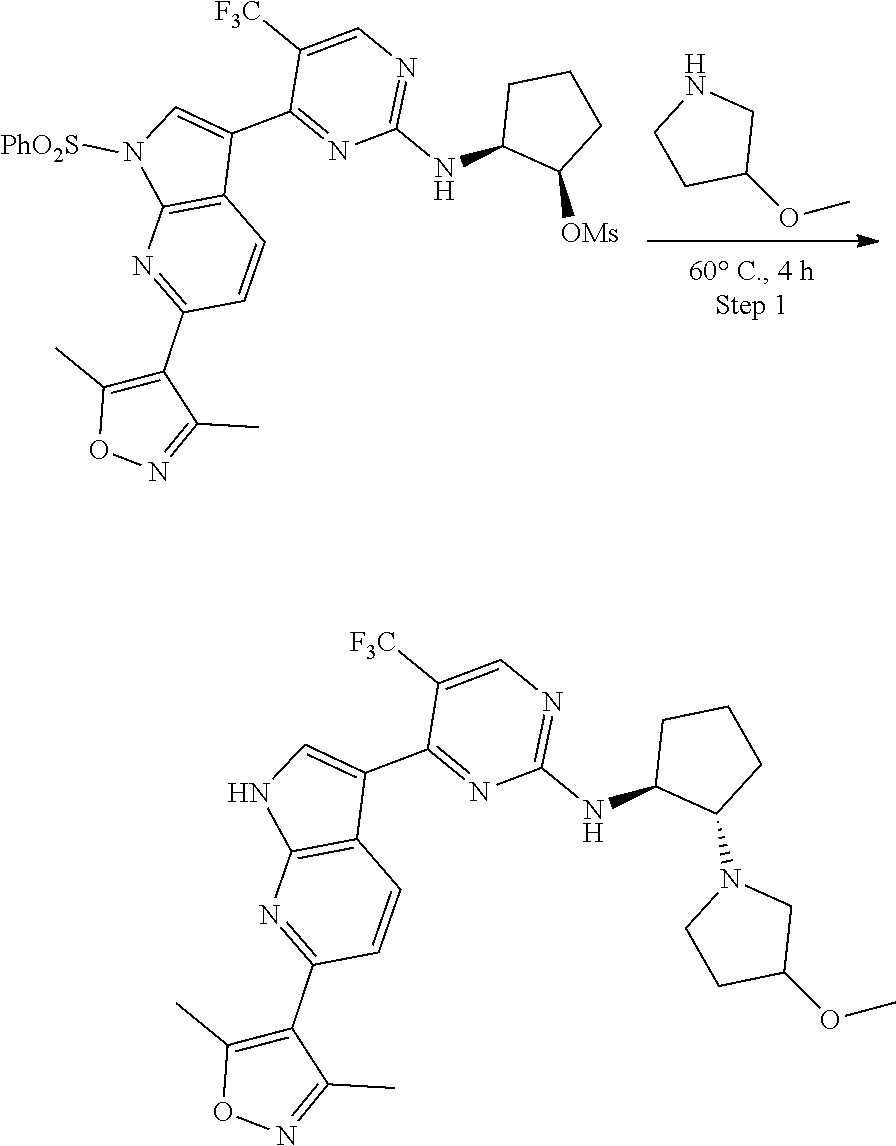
C1(OC)CCNC1.C1CCC([OMs])C1NC1=NC=C([F3C])C(C2=CN([PhO2S])C3=C2C=CC(C2=C(C)ON=C2C)=N3)=N1.C1CCC(N2CCC(OC)C2)C1NC1=NC=C([F3C])C(C2=CNC3=C2C=CC(C2=C(C)ON=C2C)=N3)=N1
